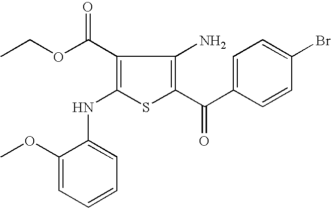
C1=C(C(C2=C(N)C(C(OCC)=O)=C(NC3=CC=CC=C3OC)S2)=O)C=CC(Br)=C1
